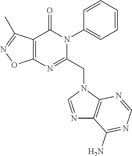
C12=C(C(C)=NO1)C(=O)N(C1=CC=CC=C1)C(CN1C3=C(N=C1)C(N)=NC=N3)=N2
